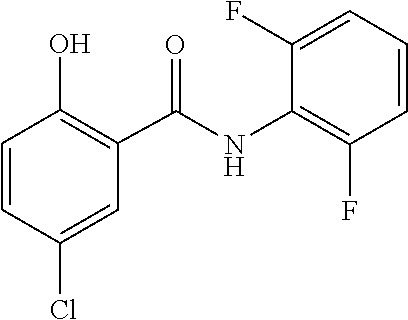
C1=CC(O)=C(C(=O)NC2=C(F)C=CC=C2F)C=C1Cl
